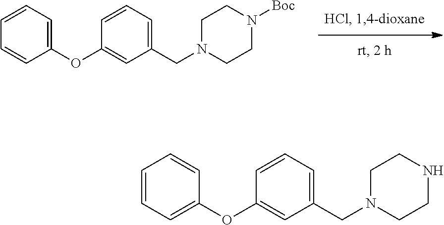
C1(OC2=CC(CN3CCN([Boc])CC3)=CC=C2)=CC=CC=C1.C1(OC2=CC(CN3CCNCC3)=CC=C2)=CC=CC=C1
